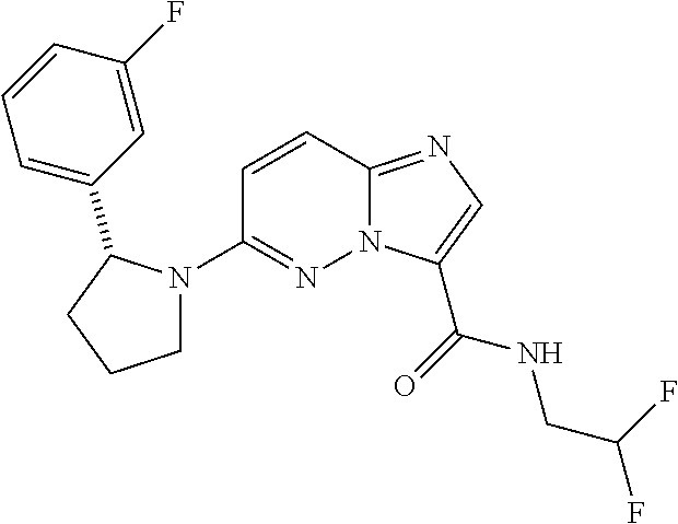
N12C(=NC=C1C(=O)NCC(F)F)C=CC(N1CCCC1C1=CC=CC(F)=C1)=N2
